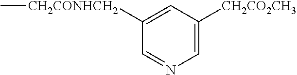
C1([CH2CONHCH2]C)=CC([CH2CO2CH3])=CN=C1
